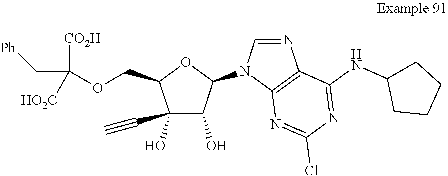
C1(O)(C#C)C(O)C(N2C3=C(N=C2)C(NC2CCCC2)=NC(Cl)=N3)OC1COC(C[Ph])([CO2H])[HO2C]
